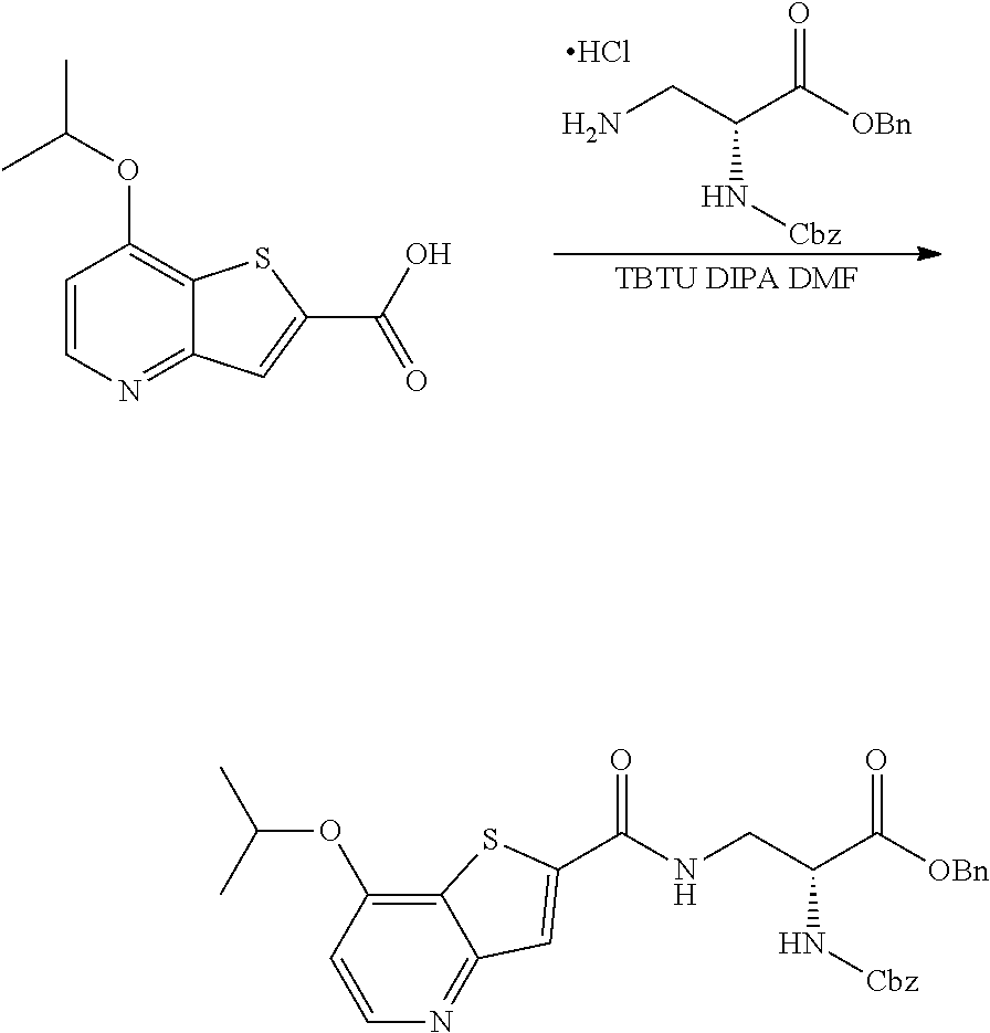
C1=CN=C2C(=C1OC(C)C)SC(C(O)=O)=C2.O=C([OBn])C(CN)N[Cbz].Cl.C12=C(OC(C)C)C=CN=C1C=C(C(=O)NCC(C([OBn])=O)N[Cbz])S2
